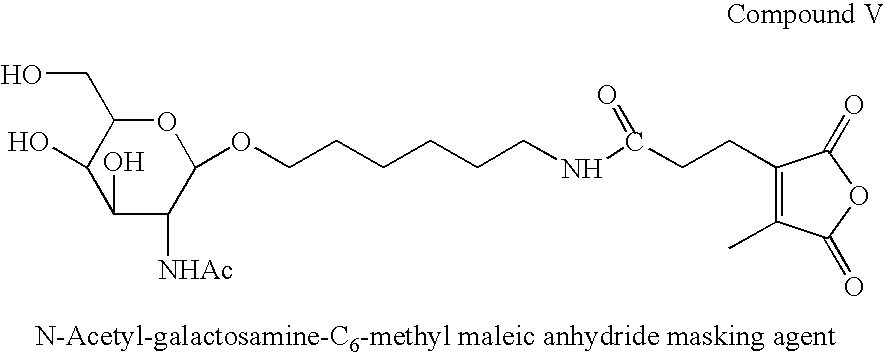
C1(O)C([NHAc])C(OCCCCCCNC(CCC2=C(C)C(=O)OC2=O)=O)OC(CO)C1O
